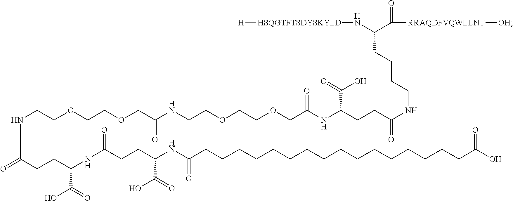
C(CC(C(=O)O)NC(CCCCCCCCCCCCCCCCC(O)=O)=O)C(NC(C(O)=O)CCC(NCCOCCOCC(NCCOCCOCC(NC(CCC(NCCCCC(N[HSQGTFTSDYSKYLD][H])C([RRAQDFVQWLLNT][OH])=O)=O)C(=O)O)=O)=O)=O)=O
